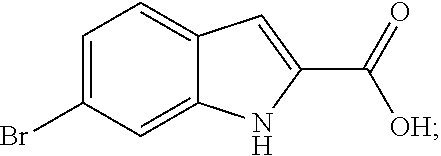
C1=C(Br)C=C2C(=C1)C=C(C(=O)[OH])N2
